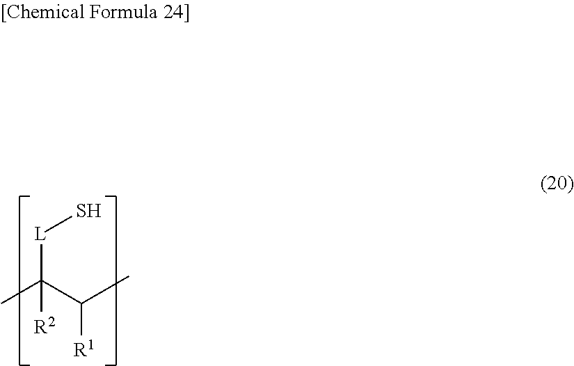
CC(C(C)[R1])([R2])[L]S
